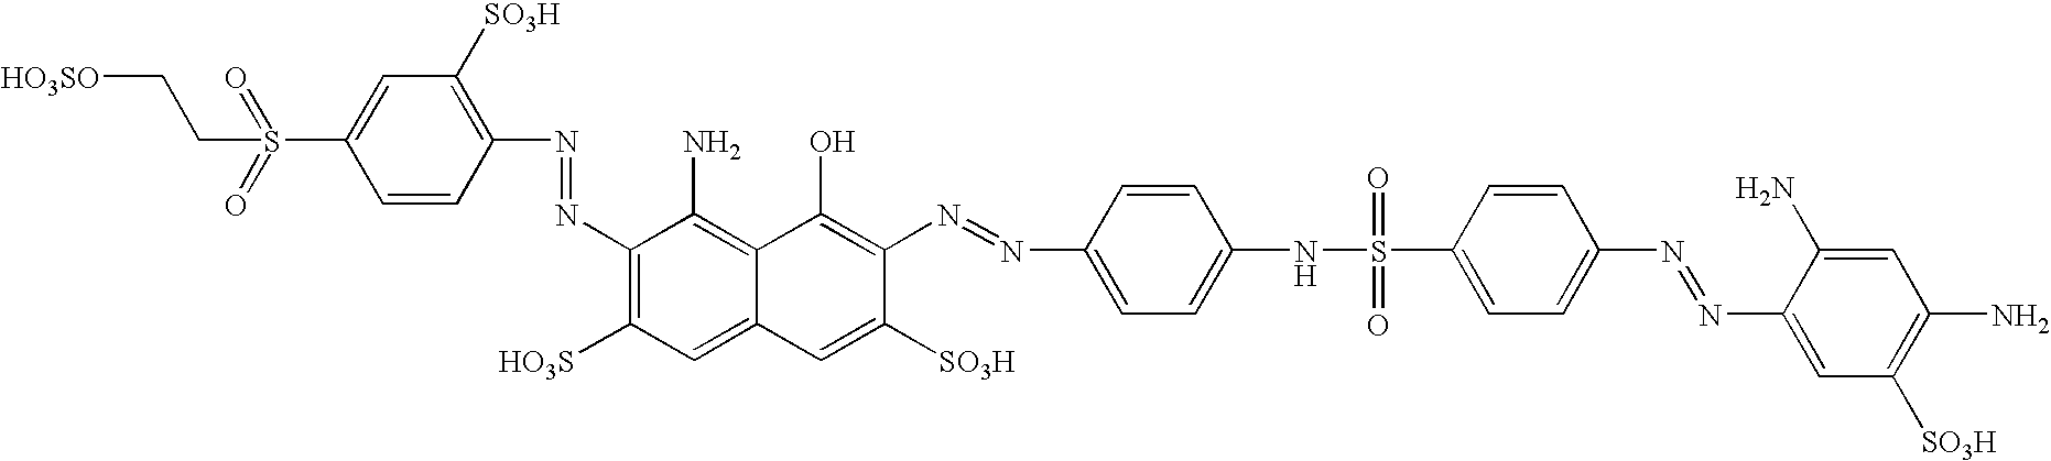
[HO3SO]CCS(=O)(=O)C1=CC([SO3H])=C(N=NC2=C([HO3S])C=C3C(=C2N)C(O)=C(N=NC2=CC=C(NS(=O)(=O)C4=CC=C(N=NC5=CC([SO3H])=C(N)C=C5N)C=C4)C=C2)C([SO3H])=C3)C=C1
